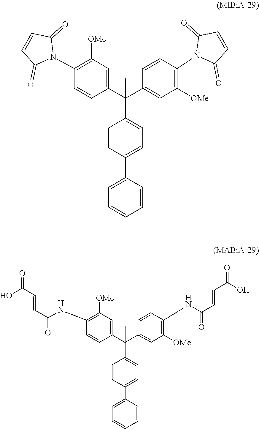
C1(C(C2=CC([OMe])=C(N3C(=O)C=CC3=O)C=C2)(C2=CC=C(C3=CC=CC=C3)C=C2)C)=CC([OMe])=C(N2C(=O)C=CC2=O)C=C1.C1(C(C2=CC([OMe])=C(NC(C=CC(=O)O)=O)C=C2)(C2=CC=C(C3=CC=CC=C3)C=C2)C)=CC([OMe])=C(NC(C=CC(=O)O)=O)C=C1
